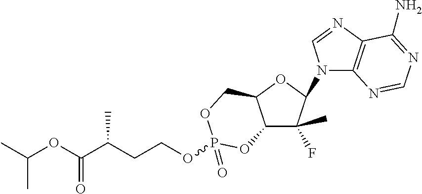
C12C(C)(F)C(N3C4=C(N=C3)C(N)=NC=N4)OC1COP(OCCC(C)C(=O)OC(C)C)(=O)O2
